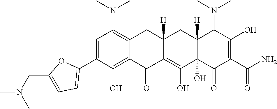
C1=C(C2=CC=C(CN(C)C)O2)C(O)=C2C(=C1N(C)C)CC1([H])C(=C(O)C3(O)C([H])(C1)C(N(C)C)C(O)=C(C(N)=O)C3=O)C2=O
